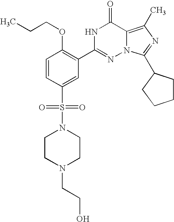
C1=CC(S(N2CCN(CCO)CC2)(=O)=O)=CC(C2=NN3C(=C(C)N=C3C3CCCC3)C(=O)N2)=C1OCCC
